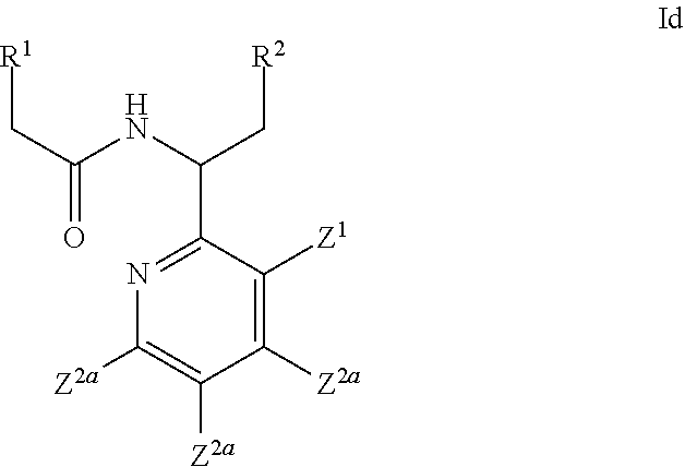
[R1]CC(=O)NC(C[R2])C1=NC([Z2a])=C([Z2a])C([Z2a])=C1[Z1]
